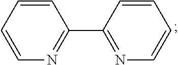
C1=CC=CC(C2=NC=CC=C2)=N1
